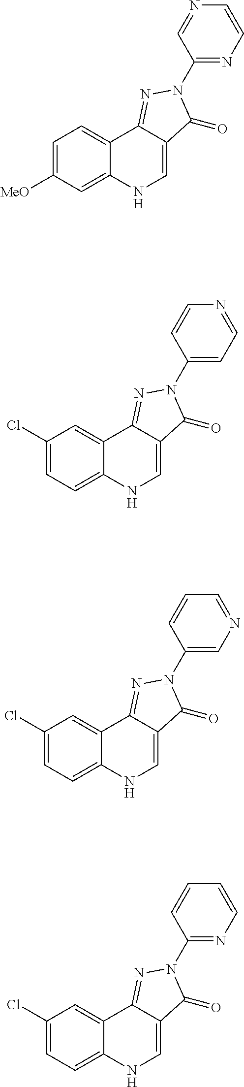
C1(Cl)=CC=C2C(=C1)C1=NN(C3=CC=NC=C3)C(=O)C1=CN2.C1=C([MeO])C=C2C(=C1)C1=NN(C3=NC=CN=C3)C(=O)C1=CN2.C1(Cl)=CC=C2C(=C1)C1=NN(C3=CN=CC=C3)C(=O)C1=CN2.C1(Cl)=CC=C2C(=C1)C1=NN(C3=NC=CC=C3)C(=O)C1=CN2
